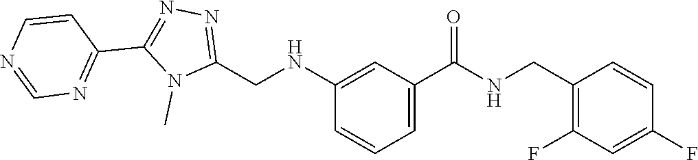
N1=C(CNC2=CC(C(=O)NCC3=C(F)C=C(F)C=C3)=CC=C2)N(C)C(C2=NC=NC=C2)=N1
